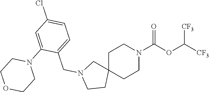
C1C2(CCN(C(OC([CF3])[CF3])=O)C1)CN(CC1=CC=C(Cl)C=C1N1CCOCC1)CC2
